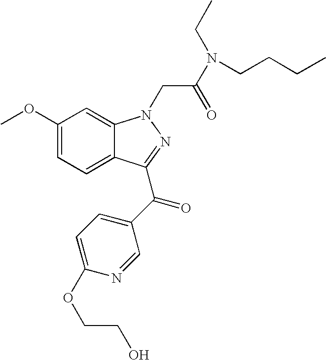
C1(OC)=CC=C2C(=C1)N(CC(N(CCCC)CC)=O)N=C2C(C1=CC=C(OCCO)N=C1)=O
